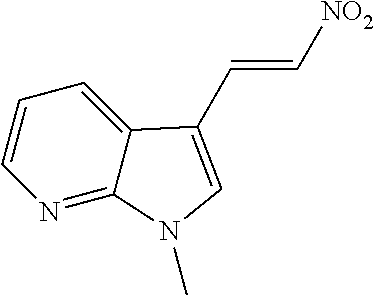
N1=C2C(=CC=C1)C(C=C[NO2])=CN2C
